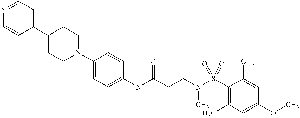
C1(NC(CCN(S(C2=C(C)C=C(OC)C=C2C)(=O)=O)C)=O)=CC=C(N2CCC(C3=CC=NC=C3)CC2)C=C1
